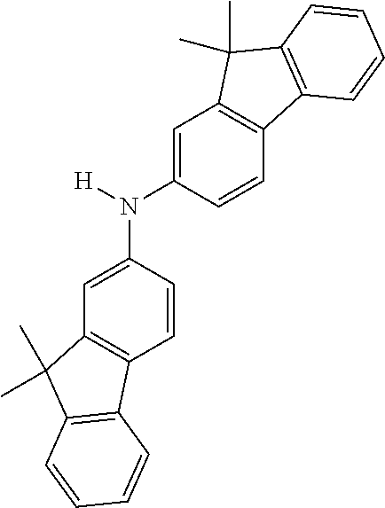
C1=C(N(C2=CC3=C(C=C2)C2=C(C3(C)C)C=CC=C2)[H])C=CC2=C1C(C)(C)C1=C2C=CC=C1
